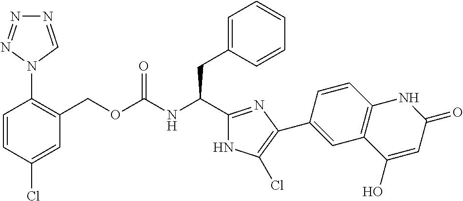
C(NC(CC1=CC=CC=C1)C1=NC(C2=CC3=C(C=C2)NC(=O)C=C3O)=C(Cl)N1)(=O)OCC1=C(N2N=NN=C2)C=CC(Cl)=C1
